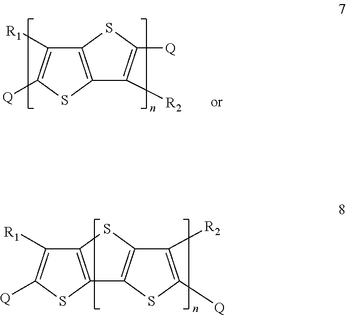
C12=C(SC([Q])=C1[R1])C1=C(S2)C([R2])=C([Q])S1.C12=C(SC([Q])=C1[R1])C([R2])=C([Q])S2
